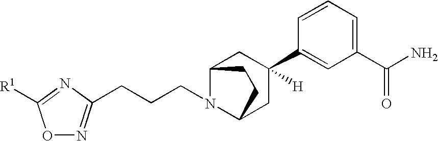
C1(C(N)=O)=CC=CC(C2([H])CC3N(CCCC4=NOC([R1])=N4)C(C2)CC3)=C1
